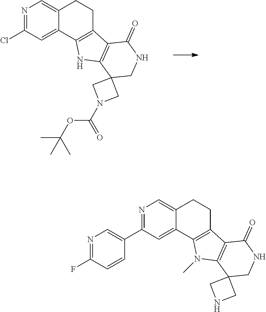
N1=C(Cl)C=C2C(=C1)CCC1=C2NC2=C1C(=O)NCC21CN(C(OC(C)(C)C)=O)C1.N1=C(C2=CN=C(F)C=C2)C=C2C(=C1)CCC1=C2N(C)C2=C1C(=O)NCC21CNC1
